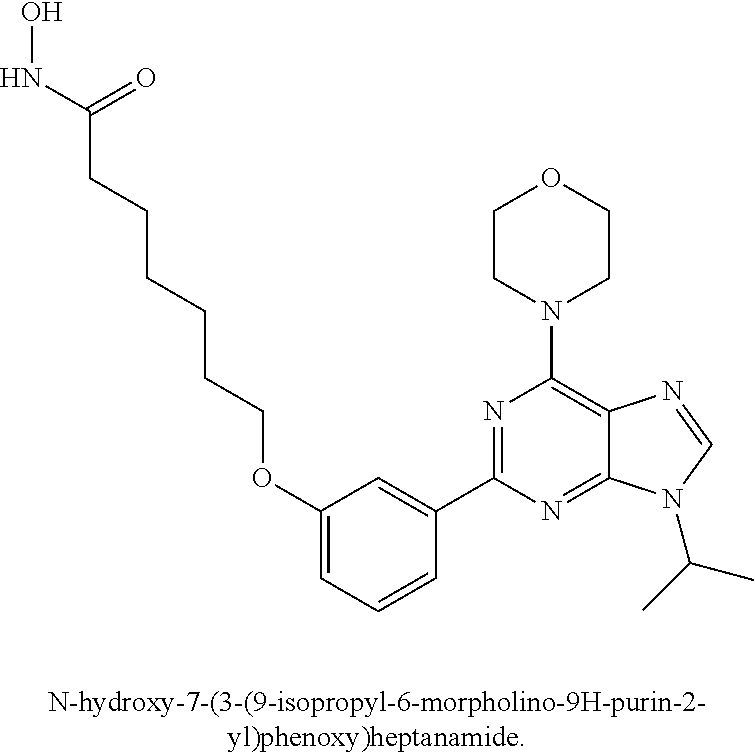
C1(OCCCCCCC(=O)NO)=CC=CC(C2=NC(N3CCOCC3)=C3C(=N2)N(C(C)C)C=N3)=C1
